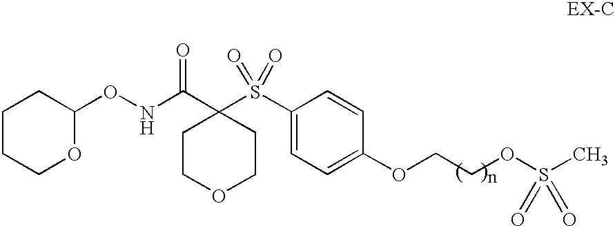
C1COCCC1(C(NOC1CCCCO1)=O)S(C1=CC=C(OCCOS(C)(=O)=O)C=C1)(=O)=O
